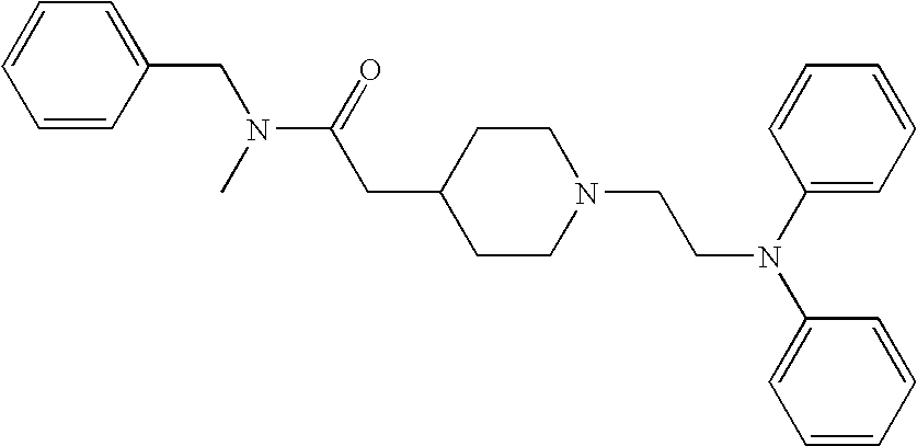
N(C(CC1CCN(CCN(C2=CC=CC=C2)C2=CC=CC=C2)CC1)=O)(C)CC1=CC=CC=C1
